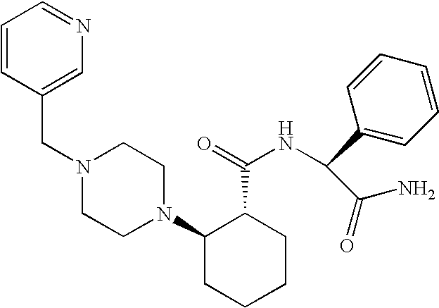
C(N1CCN(C2CCCCC2C(=O)NC(C(N)=O)C2=CC=CC=C2)CC1)C1=CN=CC=C1
